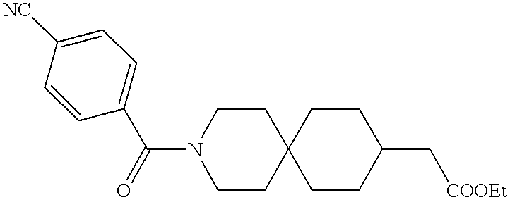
N1(C(=O)C2=CC=C([NC])C=C2)CCC2(CC1)CCC(C[COOEt])CC2
